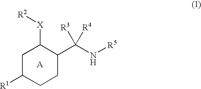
C1C([R1])CCC(C(N[R5])([R3])[R4])C1[X][R2]
